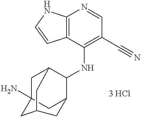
C12=C(C(NC3C4CC5(N)CC3CC(C5)C4)=C(C#N)C=N1)C=CN2
